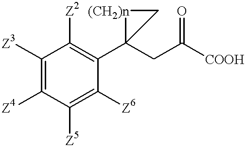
C1([Z3])=C([Z4])C([Z5])=C([Z6])C(C2(CC([COOH])=O)[(CH2)n]C2)=C1[Z2]
